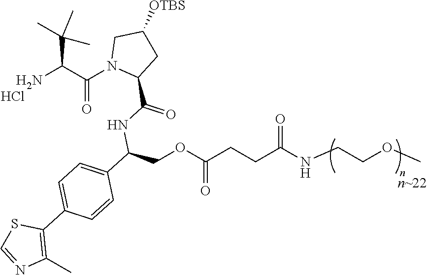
NC(C(N1C(C(=O)NC(COC(CCC(NCCOC)=O)=O)C2=CC=C(C3=C(C)N=CS3)C=C2)CC([OTBS])C1)=O)C(C)(C)C.Cl
